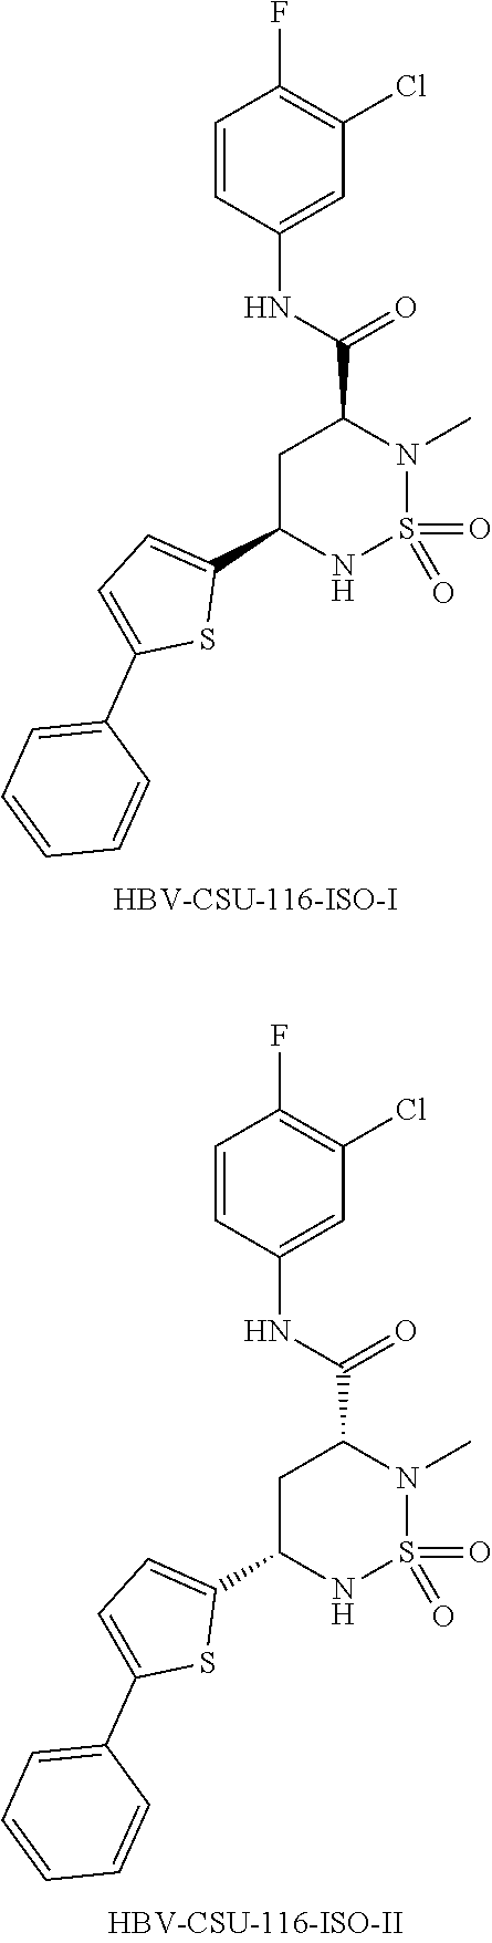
O=S1(=O)NC(C2=CC=C(C3=CC=CC=C3)S2)CC(C(NC2=CC(Cl)=C(F)C=C2)=O)N1C.O=S1(=O)NC(C2=CC=C(C3=CC=CC=C3)S2)CC(C(NC2=CC(Cl)=C(F)C=C2)=O)N1C
